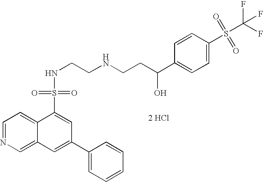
C1=NC=C2C(=C1)C(S(=O)(=O)NCCNCCC(C1=CC=C(S(C(F)(F)F)(=O)=O)C=C1)O)=CC(C1=CC=CC=C1)=C2.[2 HCl]
